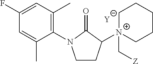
[Y].C1CC([N+]2(C[Z])CCCCC2)C(=O)N1C1=C(C)C=C(F)C=C1C
